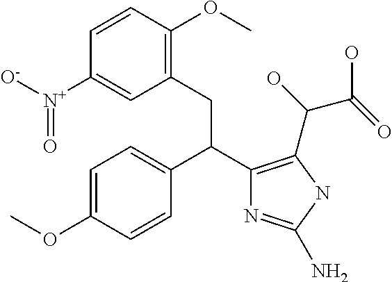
C1=C(OC)C=CC(C(C2=C(C(O)C(=O)O)NC(N)=N2)CC2=C(OC)C=CC([N+]([O-])=O)=C2)=C1
